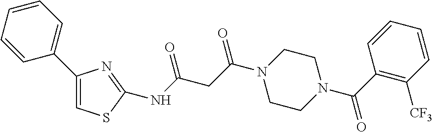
C1(C2=CC=CC=C2)=CSC(NC(=O)CC(=O)N2CCN(C(=O)C3=C([CF3])C=CC=C3)CC2)=N1
